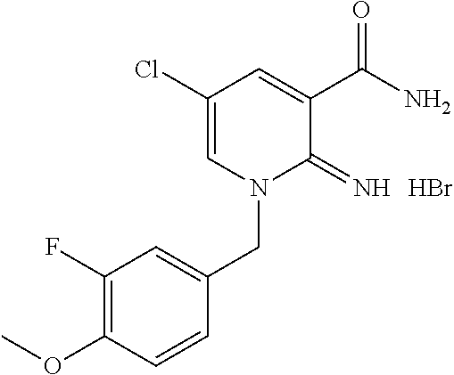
C1(Cl)=CN(CC2=CC(F)=C(OC)C=C2)C(=N)C(C(N)=O)=C1.Br
